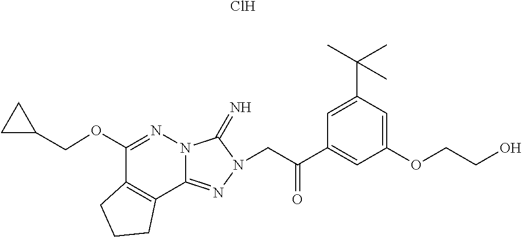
N12C(=NN(CC(C3=CC(OCCO)=CC(C(C)(C)C)=C3)=O)C1=N)C1=C(C(OCC3CC3)=N2)CCC1.Cl
